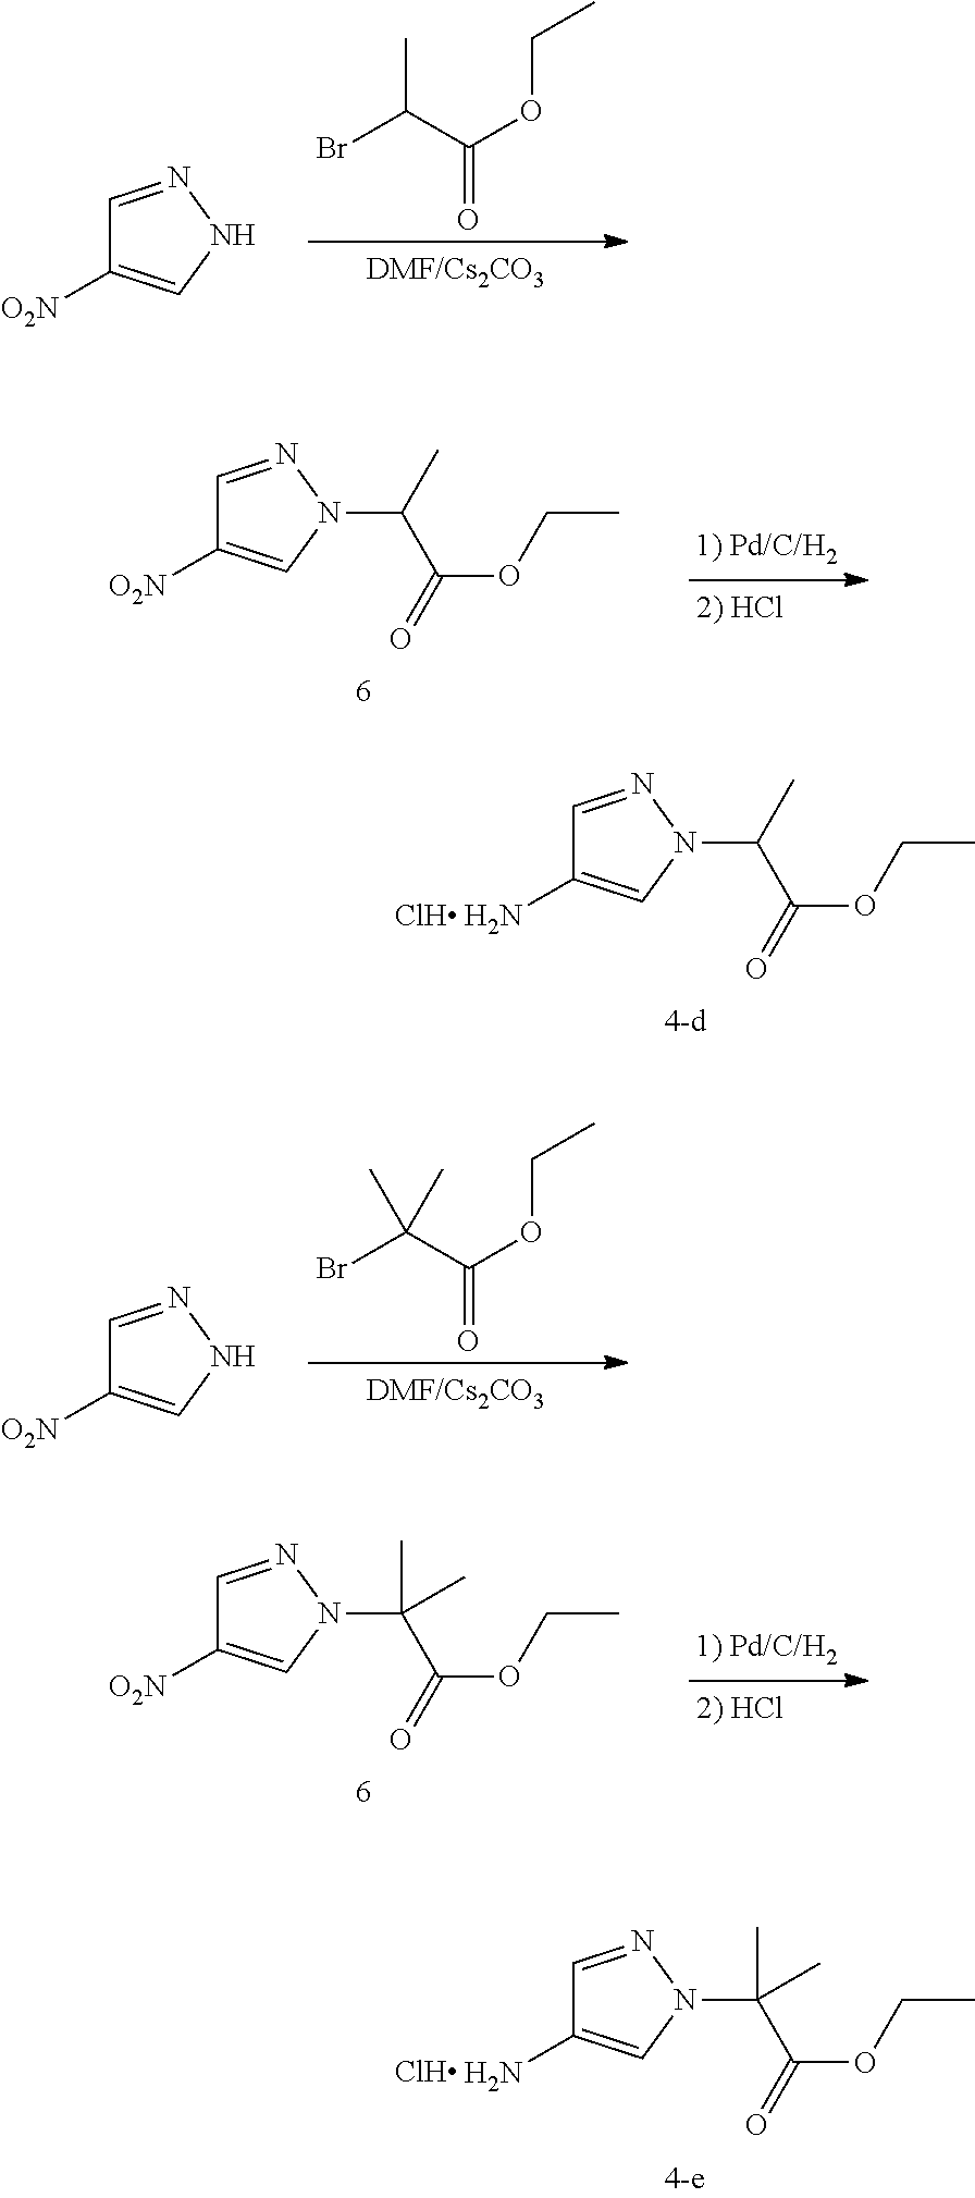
C(=O)(C(Br)C)OCC.C1=NNC=C1[O2N].C1=NN(C(C(OCC)=O)C)C=C1[O2N].C1=NN(C(C(OCC)=O)C)C=C1N.C(=O)(C(Br)(C)C)OCC.C1=NNC=C1[O2N].C1=NN(C(C(OCC)=O)(C)C)C=C1[O2N].C1=NN(C(C(OCC)=O)(C)C)C=C1N
